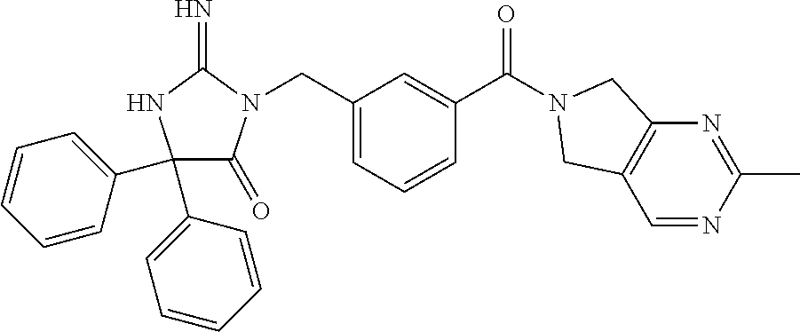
C1(C2=CC=CC=C2)(C2=CC=CC=C2)C(=O)N(CC2=CC=CC(C(=O)N3CC4=C(C=NC(C)=N4)C3)=C2)C(=N)N1
